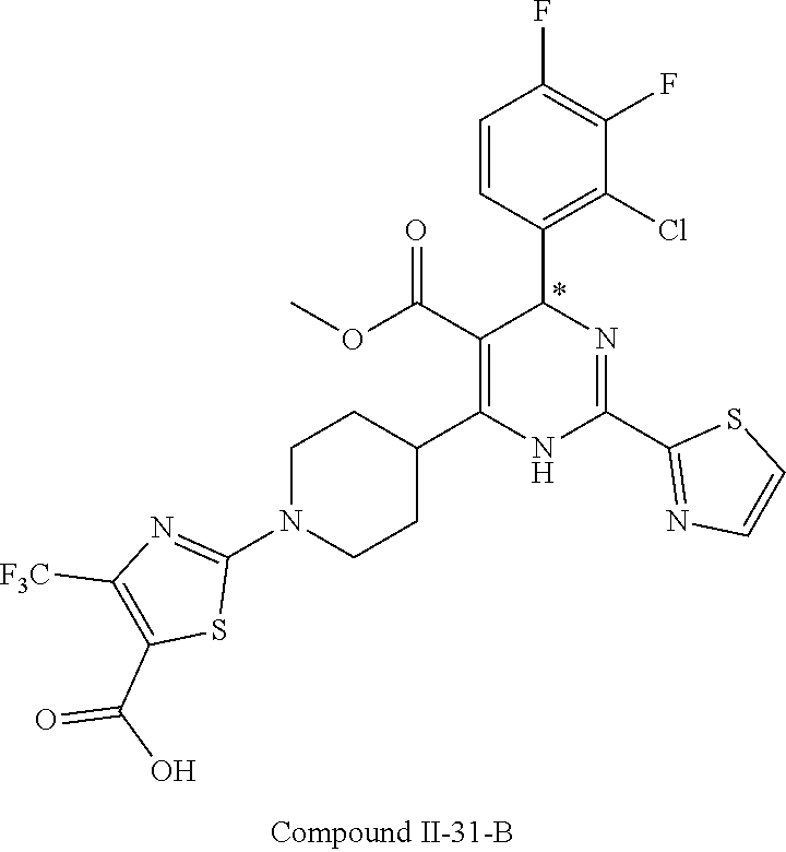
C1(F)=C(F)C=CC(C2N=C(C3=NC=CS3)NC(C3CCN(C4=NC([F3C])=C(C(=O)O)S4)CC3)=C2C(OC)=O)=C1Cl
